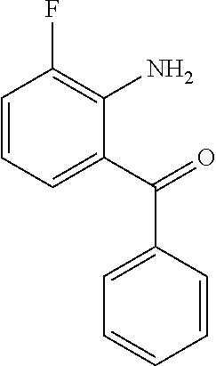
C1=CC=C(C(=O)C2=CC=CC=C2)C(N)=C1F
